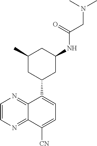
C(=O)(CN(C)C)NC1CC(C2=CC=C([CN])C3=NC=CN=C32)CC(C)C1
